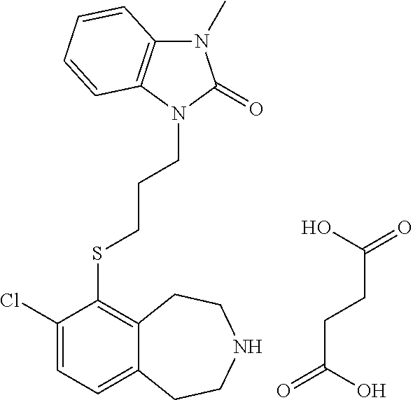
C(CSC1=C2C(=CC=C1Cl)CCNCC2)CN1C(=O)N(C)C2=C1C=CC=C2.OC(=O)CCC(=O)O
